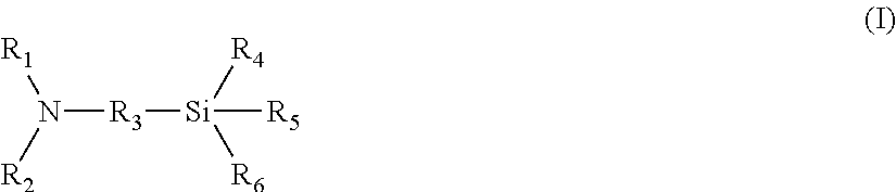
N([R3][Si]([R5])([R4])[R6])([R1])[R2]
